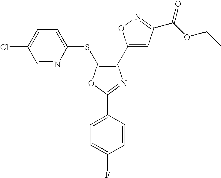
C1(C2=CC(C(OCC)=O)=NO2)=C(SC2=CC=C(Cl)C=N2)OC(C2=CC=C(F)C=C2)=N1
